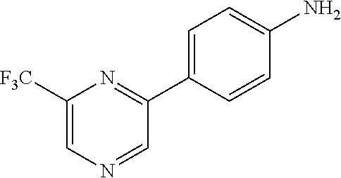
NC1=CC=C(C2=NC([F3C])=CN=C2)C=C1
